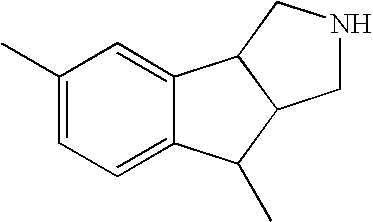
C1(C)=CC=C2C(=C1)C1C(C2C)CNC1
